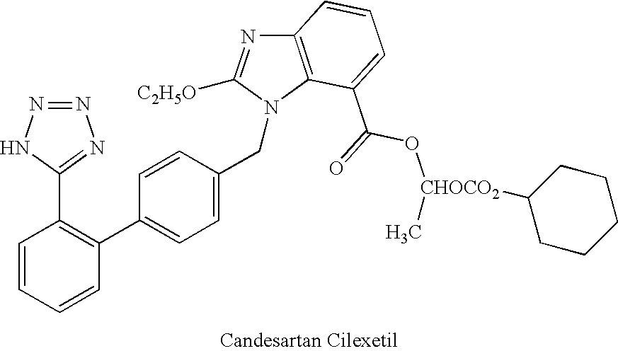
C1=CC=CC(C2=CC=C(CN3C([C2H5O])=NC4=C3C(C(O[CHOCO2](C)C3CCCCC3)=O)=CC=C4)C=C2)=C1C1=NN=NN1
